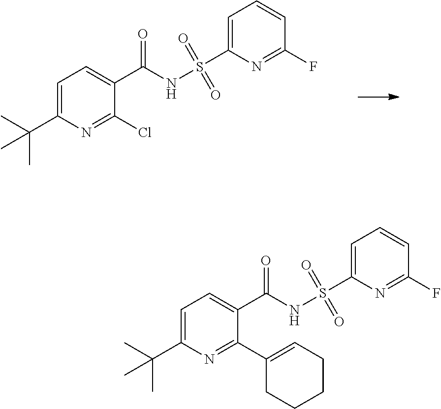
C1=C(C(C)(C)C)N=C(Cl)C(C(NS(C2=CC=CC(F)=N2)(=O)=O)=O)=C1.C1=C(C(C)(C)C)N=C(C2=CCCCC2)C(C(NS(C2=CC=CC(F)=N2)(=O)=O)=O)=C1
